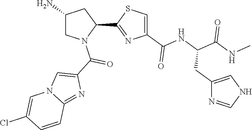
C1(C2=NC(C(NC(C(NC)=O)CC3=CNC=N3)=O)=CS2)CC(N)CN1C(C1=CN2C(=N1)C=CC(Cl)=C2)=O
